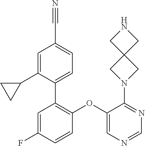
C1=C(F)C=CC(OC2=CN=CN=C2N2CC3(C2)CNC3)=C1C1=CC=C(C#N)C=C1C1CC1
